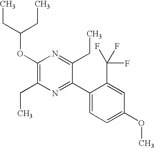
C1(OC(CC)CC)=C(CC)N=C(C2=CC=C(OC)C=C2C(F)(F)F)C(CC)=N1
